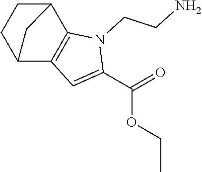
C12CCC(C3=C1N(CCN)C(C(OCC)=O)=C3)C2
